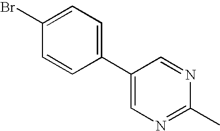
C1=CC(C2=CN=C(C)N=C2)=CC=C1Br
